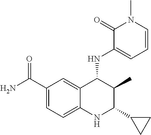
C1(C(N)=O)=CC=C2C(=C1)C(NC1=CC=CN(C)C1=O)C(C)C(C1CC1)N2
